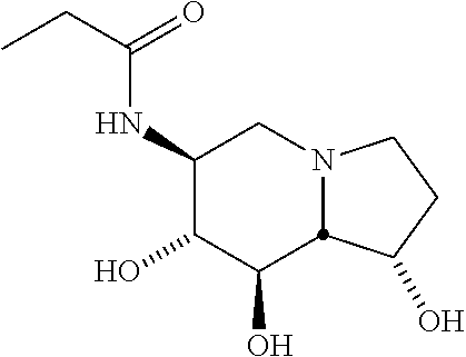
C1(NC(CC)=O)C(O)C(O)C2N(C1)CCC2O
